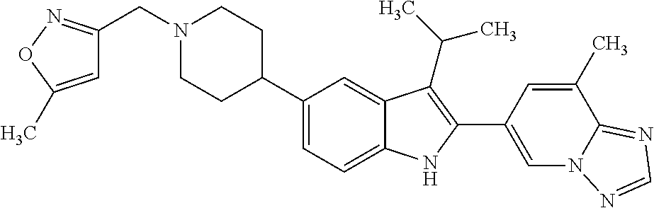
N1(CC2=NOC(C)=C2)CCC(C2=CC=C3C(=C2)C(C(C)C)=C(C2=CN4C(=NC=N4)C(C)=C2)N3)CC1
